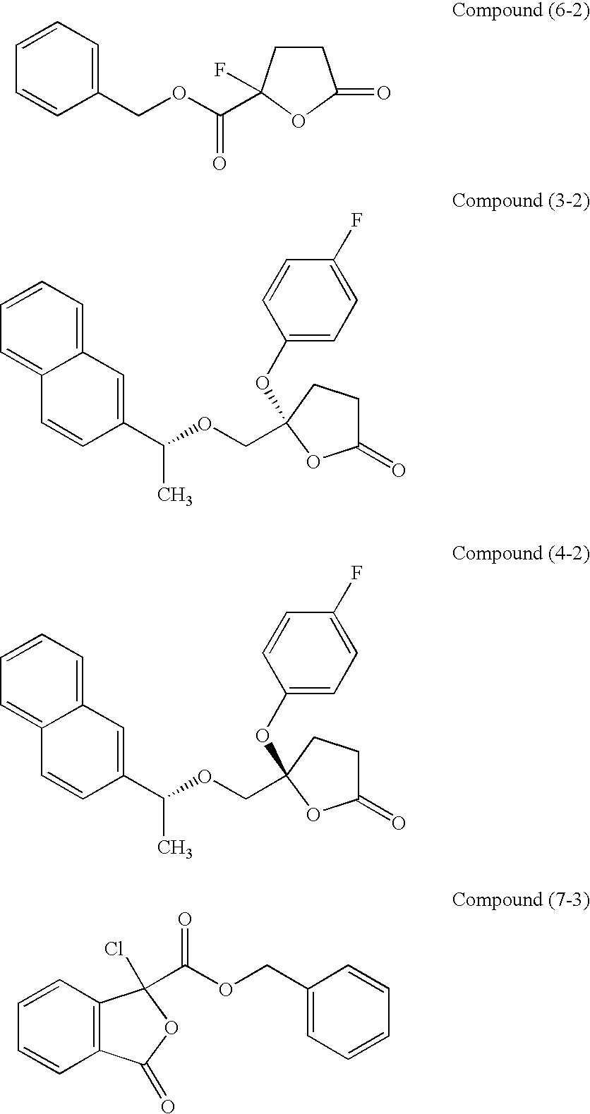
C1(COC(=O)C2(F)CCC(=O)O2)=CC=CC=C1.C1(C(OCC2(OC3=CC=C(F)C=C3)CCC(=O)O2)C)=CC2=CC=CC=C2C=C1.C1(C(OCC2(OC3=CC=C(F)C=C3)CCC(=O)O2)C)=CC2=CC=CC=C2C=C1.C12=C(C=CC=C1)C(Cl)(C(OCC1=CC=CC=C1)=O)OC2=O
